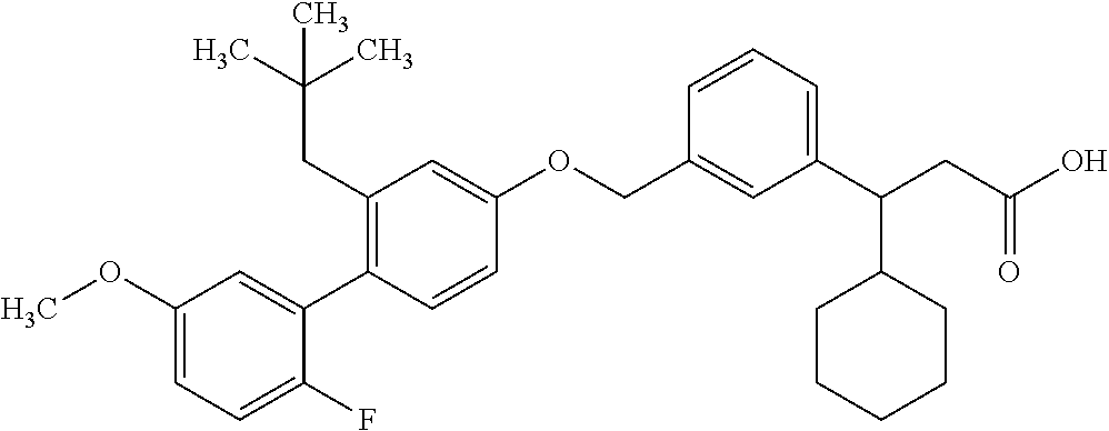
C1(OC)=CC=C(F)C(C2=C(CC(C)(C)C)C=C(OCC3=CC(C(CC(O)=O)C4CCCCC4)=CC=C3)C=C2)=C1
